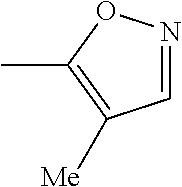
CC1=C([Me])C=NO1
